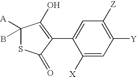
C1([A])(B)SC(=O)C(C2=CC([Z])=C([Y])C=C2[X])=C1O
